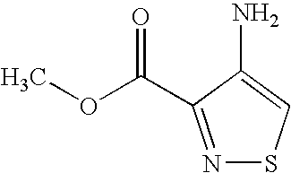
N1=C(C(OC)=O)C(N)=CS1
